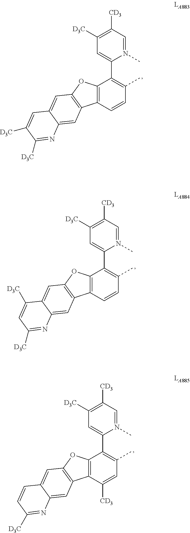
N1(C)=CC([CD3])=C([D3C])C=C1C1=C(C)C=CC2=C1OC1=C2C=C2C(=C1)C=C([D3C])C([D3C])=N2.N1(C)=CC([CD3])=C([D3C])C=C1C1=C(C)C=CC2=C1OC1=C2C=C2C(=C1)C([D3C])=CC([D3C])=N2.N1(C)=CC([CD3])=C([D3C])C=C1C1=C(C)C=C([CD3])C2=C1OC1=C2C=C2C(=C1)C=CC([D3C])=N2
